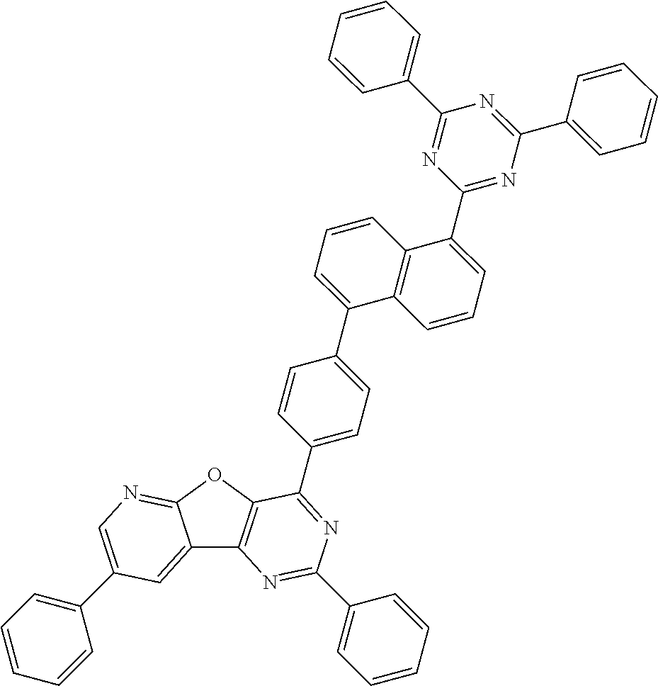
C12=CC(C3=CC=CC=C3)=CN=C1OC1=C2N=C(C2=CC=CC=C2)N=C1C1=CC=C(C2=CC=CC3=C2C=CC=C3C2=NC(C3=CC=CC=C3)=NC(C3=CC=CC=C3)=N2)C=C1
